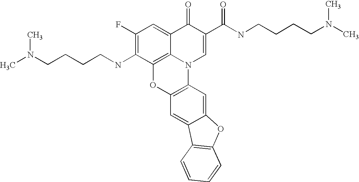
C1(F)=C(NCCCCN(C)C)C2=C3C(=C1)C(=O)C(C(=O)NCCCCN(C)C)=CN3C1=C(O2)C=C2C(=C1)OC1=C2C=CC=C1
